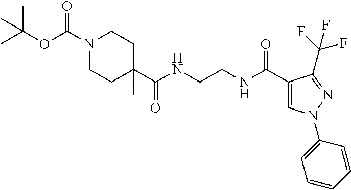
C1CC(C(NCCNC(C2=CN(C3=CC=CC=C3)N=C2C(F)(F)F)=O)=O)(C)CCN1C(OC(C)(C)C)=O
